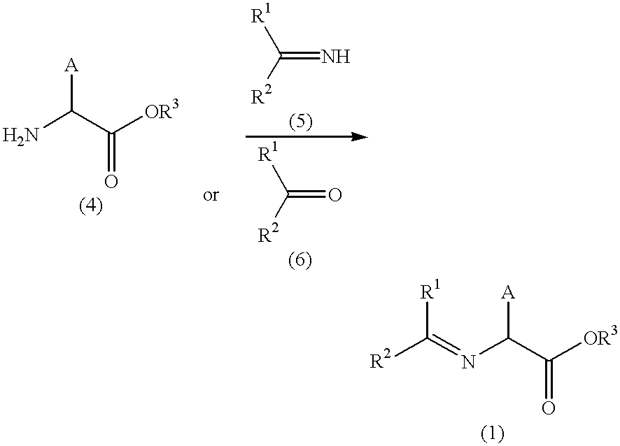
NC(C([OR3])=O)[A].C(=N)([R1])[R2].C(=O)([R1])[R2].[R2]C(=NC(C([OR3])=O)[A])[R1]
